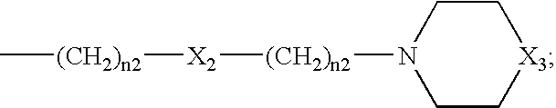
C1CN([(CH2)n2][X2][(CH2)n2]C)CC[X3]1
